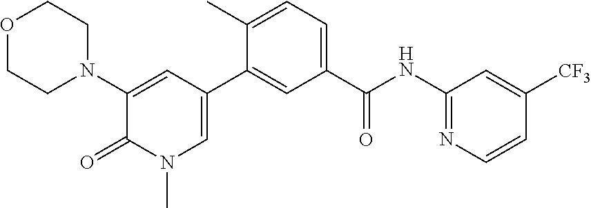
O1CCN(C2=CC(C3=CC(C(NC4=NC=CC([CF3])=C4)=O)=CC=C3C)=CN(C)C2=O)CC1
